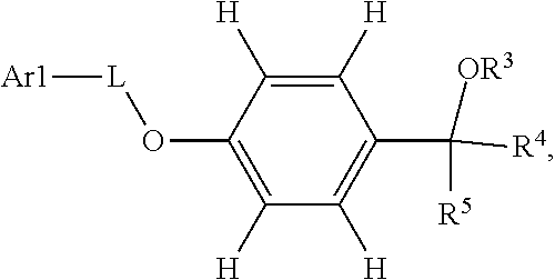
C1([H])=C([H])C(O[L][Ar1])=C([H])C([H])=C1C([OR3])([R5])[R4]
